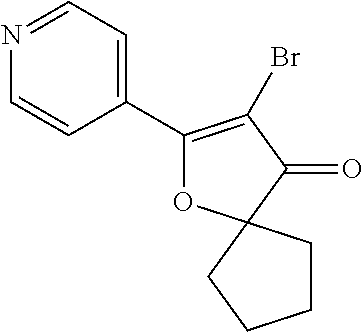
C1=NC=CC(C2=C(Br)C(=O)C3(O2)CCCC3)=C1
